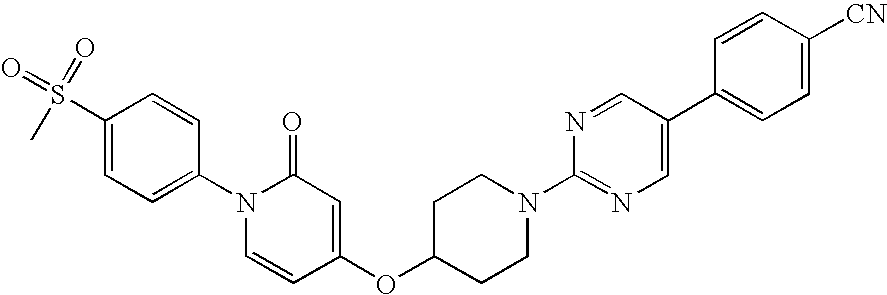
C1=CC(N2C=CC(OC3CCN(C4=NC=C(C5=CC=C([CN])C=C5)C=N4)CC3)=CC2=O)=CC=C1S(C)(=O)=O
